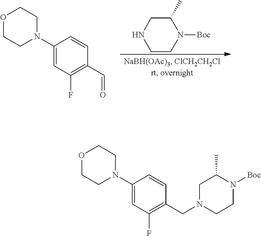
N1CCN([Boc])C(C)C1.C1(N2CCOCC2)=CC(F)=C(C=O)C=C1.C1(N2CCOCC2)=CC(F)=C(CN2CCN([Boc])C(C)C2)C=C1
